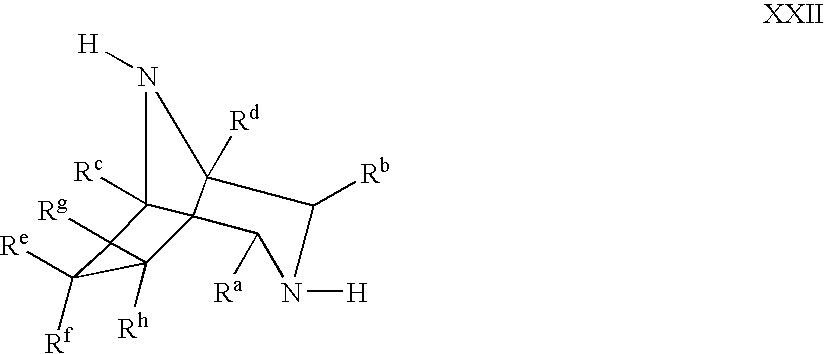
N1([H])C2([Rc])C3(C1([Rd])C([Rb])N([H])C3[Ra])C1([Rh])C([Re])([Rf])C21[Rg]
